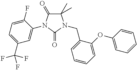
C1(C)(C)C(=O)N(C2=CC(C(F)(F)F)=CC=C2F)C(=O)N1CC1=CC=CC=C1OC1=CC=CC=C1
